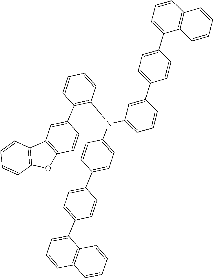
C1=CC(N(C2=CC=C(C3=CC=C(C4=CC=CC5=C4C=CC=C5)C=C3)C=C2)C2=CC=CC(C3=CC=C(C4=CC=CC5=C4C=CC=C5)C=C3)=C2)=C(C2=CC3=C(C=C2)OC2=C3C=CC=C2)C=C1
